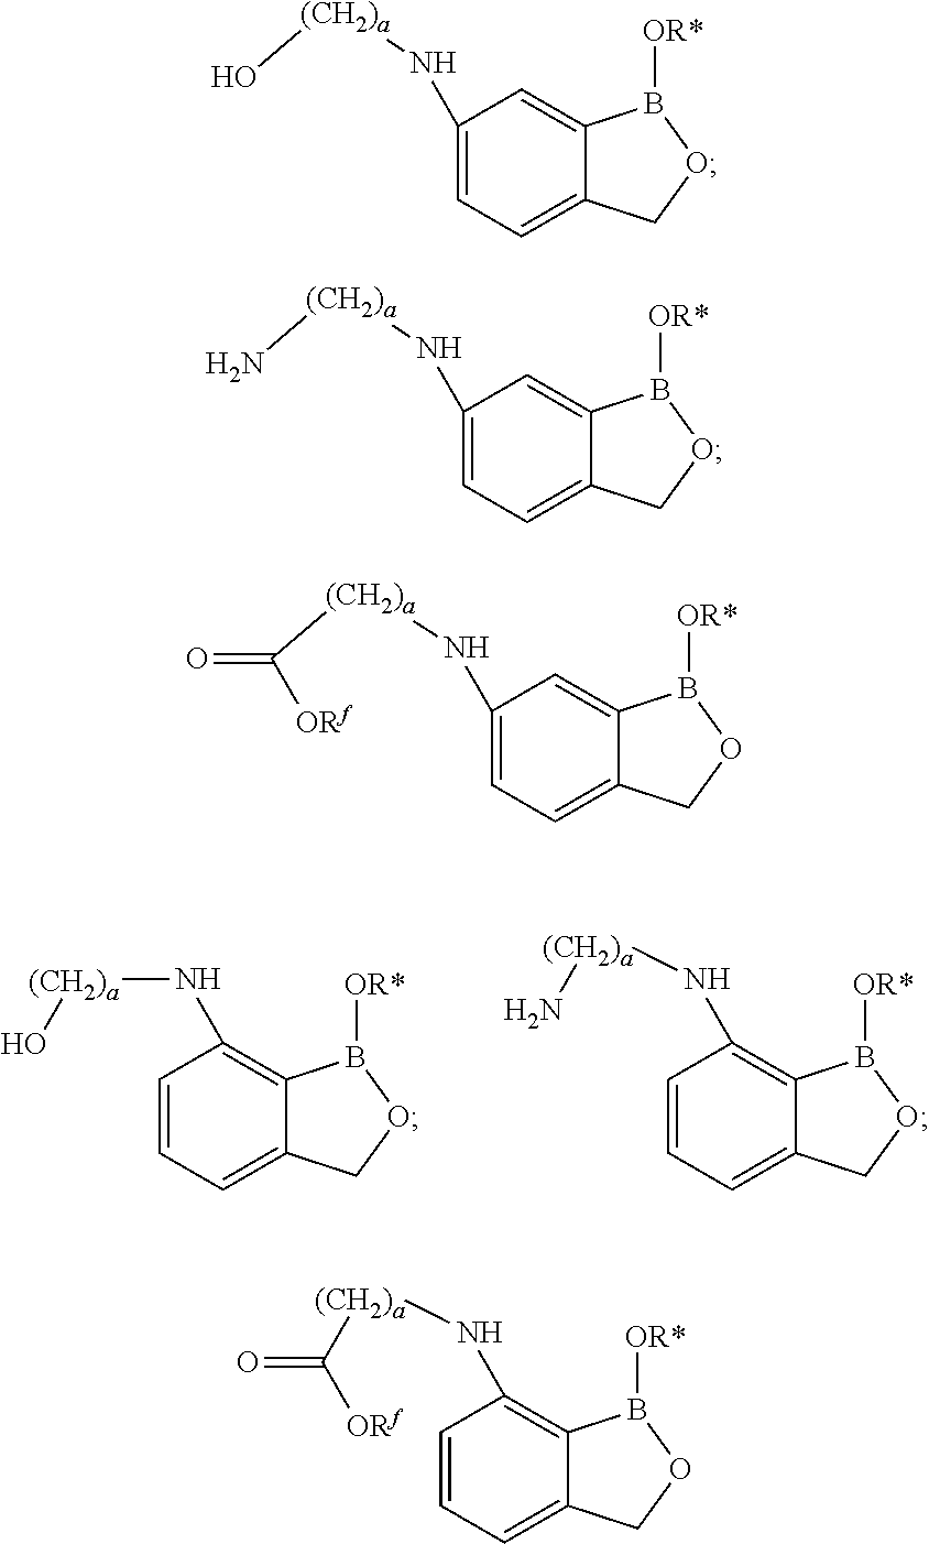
C1=C(N[(CH2)a]O)C=C2C(=C1)COB2[OR*].C1=C(N[(CH2)a]N)C=C2C(=C1)COB2[OR*].C1=CC(N[(CH2)a]O)=C2C(=C1)COB2[OR*].C1=CC(N[(CH2)a]N)=C2C(=C1)COB2[OR*].C1=C(N[(CH2)a]C([ORf])=O)C=C2C(=C1)COB2[OR*].C1=CC(N[(CH2)a]C([ORf])=O)=C2C(=C1)COB2[OR*]
